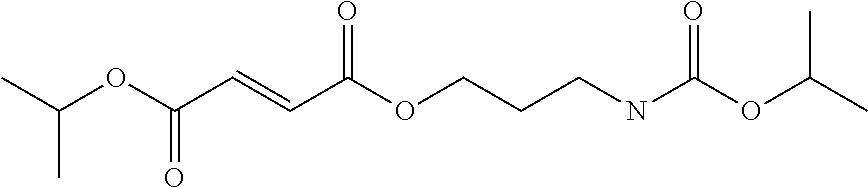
CC(OC(C=CC(OCCCNC(OC(C)C)=O)=O)=O)C
